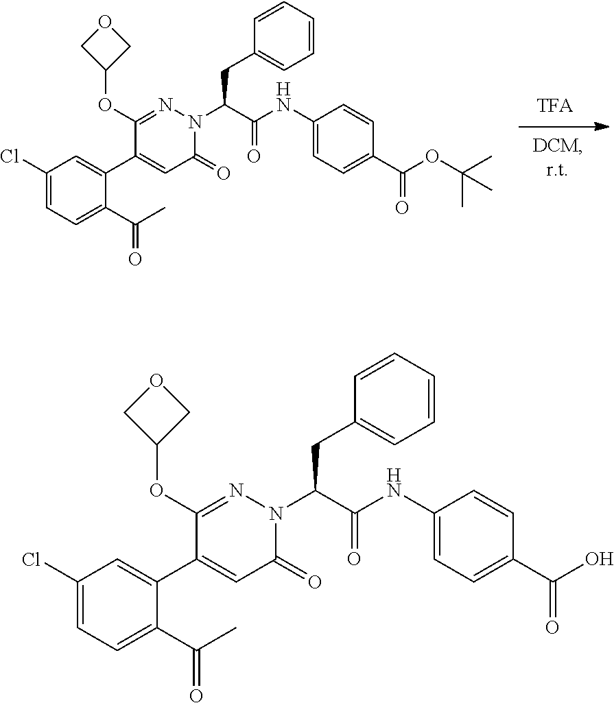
C1(Cl)=CC=C(C(C)=O)C(C2=CC(=O)N(C(C(NC3=CC=C(C(OC(C)(C)C)=O)C=C3)=O)CC3=CC=CC=C3)N=C2OC2COC2)=C1.C1(Cl)=CC=C(C(C)=O)C(C2=CC(=O)N(C(C(NC3=CC=C(C(O)=O)C=C3)=O)CC3=CC=CC=C3)N=C2OC2COC2)=C1
